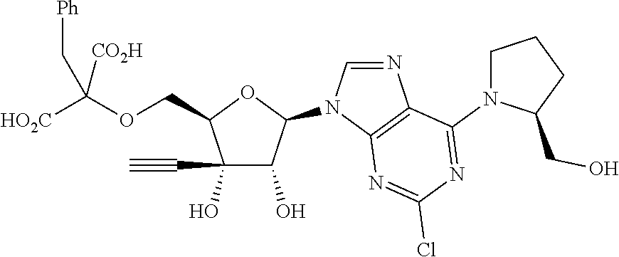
C(C1C(O)(C#C)C(O)C(N2C=NC3=C2N=C(Cl)N=C3N2CCCC2CO)O1)OC([HO2C])([CO2H])C[Ph]
